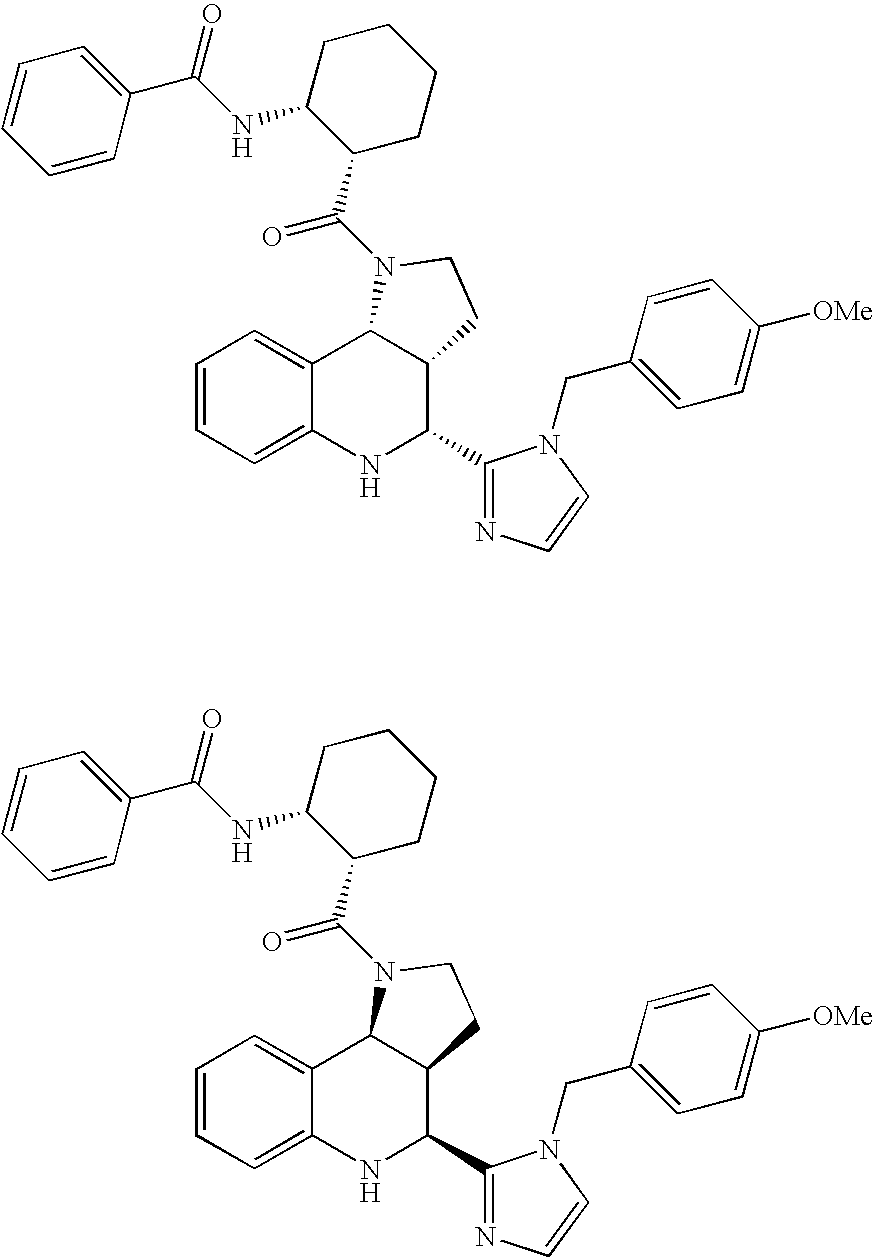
C1=CC=C2C(=C1)C1C(C(C3=NC=CN3CC3=CC=C([OMe])C=C3)N2)CCN1C(C1C(NC(C2=CC=CC=C2)=O)CCCC1)=O.C1=CC=C2C(=C1)C1C(C(C3=NC=CN3CC3=CC=C([OMe])C=C3)N2)CCN1C(C1C(NC(C2=CC=CC=C2)=O)CCCC1)=O
